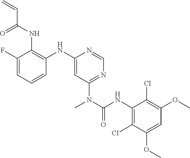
C1(F)=CC=CC(NC2=CC(N(C(NC3=C(Cl)C(OC)=CC(OC)=C3Cl)=O)C)=NC=N2)=C1NC(C=C)=O
